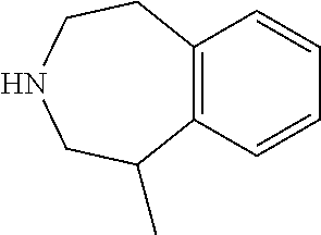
C12=C(C=CC=C1)C(C)CNCC2
